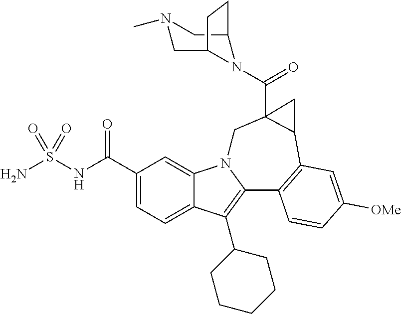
NS(NC(C1=CC=C2C(=C1)N1C(=C2C2CCCCC2)C2=C(C3C(C(=O)N4C5CN(C)CC4CC5)(C1)C3)C=C([OMe])C=C2)=O)(=O)=O
